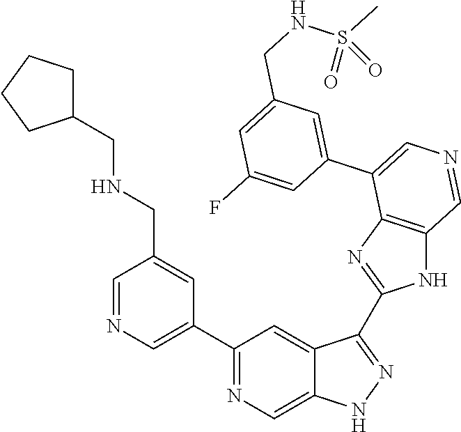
C1(C2=CN=CC(CNCC3CCCC3)=C2)=NC=C2C(=C1)C(C1=NC3=C(N1)C=NC=C3C1=CC(CNS(C)(=O)=O)=CC(F)=C1)=NN2
